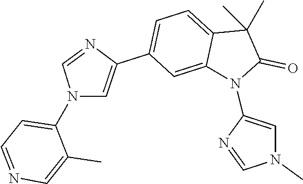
N1(C)C=C(N2C(=O)C(C)(C)C3=CC=C(C4=CN(C5=CC=NC=C5C)C=N4)C=C23)N=C1
